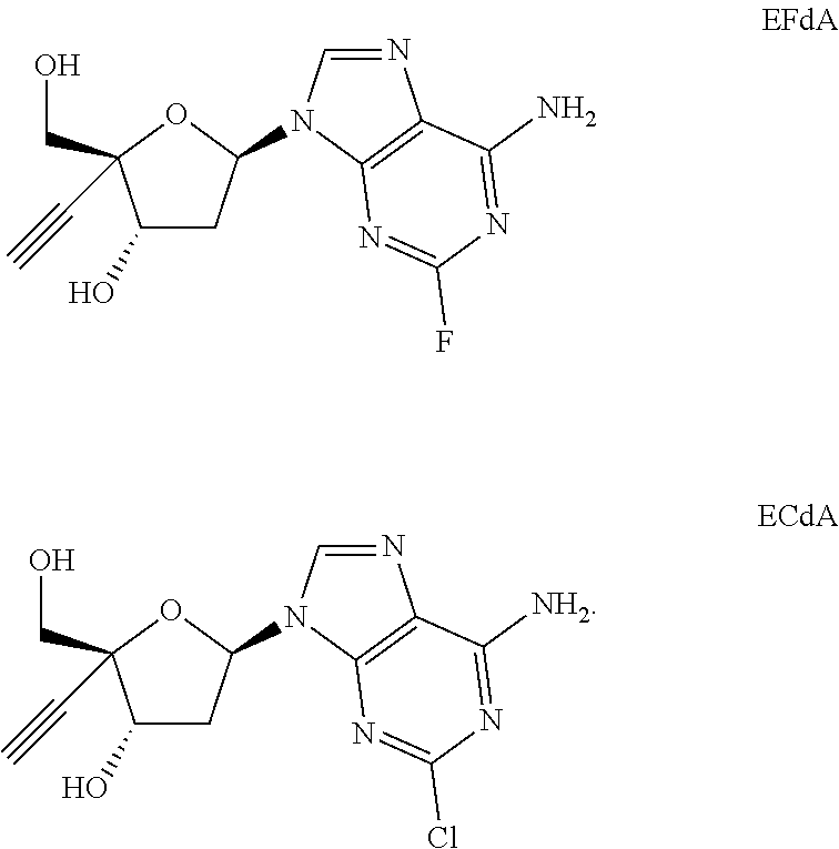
C1(O)CC(N2C=NC3=C2N=C(F)N=C3N)OC1(CO)C#C.C1(O)CC(N2C=NC3=C2N=C(Cl)N=C3[NH2])OC1(CO)C#C
